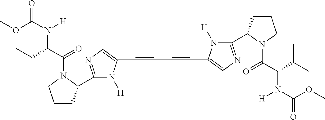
C(#CC#CC1=CN=C(C2CCCN2C(C(C(C)C)N(C(OC)=O)[H])=O)N1[H])C1=CN=C(C2CCCN2C(C(C(C)C)N(C(OC)=O)[H])=O)N1[H]
